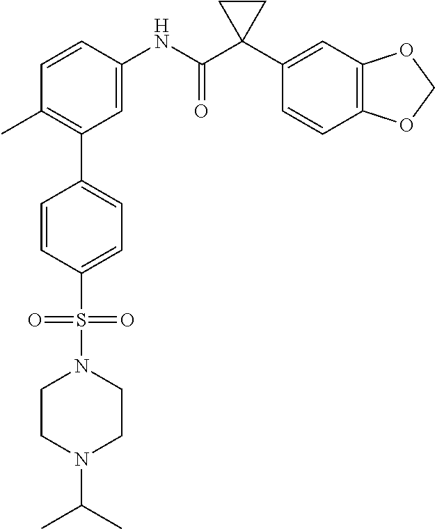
C1=CC(NC(C2(C3=CC4=C(C=C3)OCO4)CC2)=O)=CC(C2=CC=C(S(N3CCN(C(C)C)CC3)(=O)=O)C=C2)=C1C
